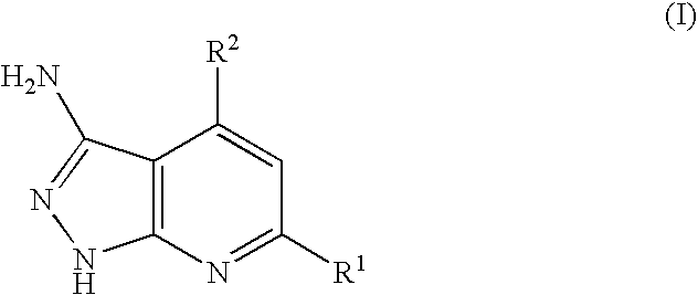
C12=C(N=C([R1])C=C1[R2])NN=C2N
